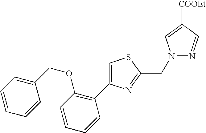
C1=C(C2=C(OCC3=CC=CC=C3)C=CC=C2)N=C(CN2N=CC([COOEt])=C2)S1
